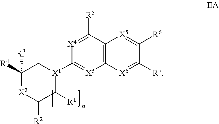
C12=C([X3]=C([X1]3C([R1])C([R2])[X2]C([R4])([R3])C3)[X4]=C1[R5])[X6]=C([R7])C([R6])=[X5]2
